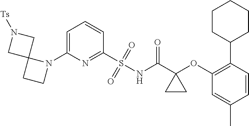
C1(N2C3(CC2)CN([Ts])C3)=CC=CC(S(=O)(=O)NC(C2(OC3=C(C4CCCCC4)C=CC(C)=C3)CC2)=O)=N1
